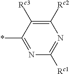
C1([Rc2])=C([Rc3])C(*)=NC([Rc1])=N1
